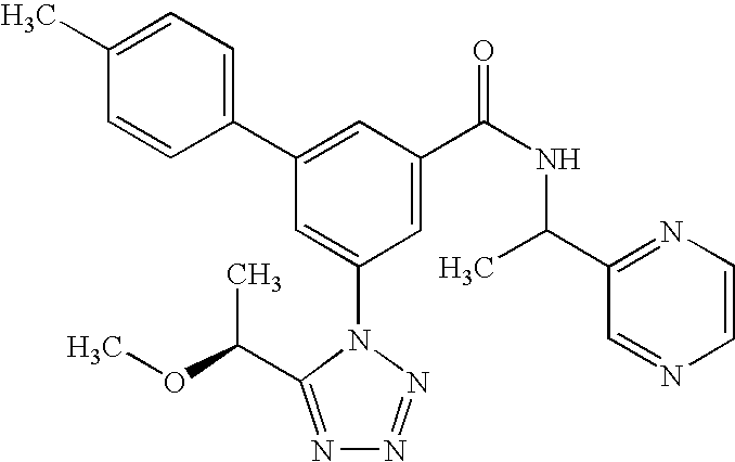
C1(C2=CC(C(NC(C3=NC=CN=C3)C)=O)=CC(N3C(C(OC)C)=NN=N3)=C2)=CC=C(C)C=C1
